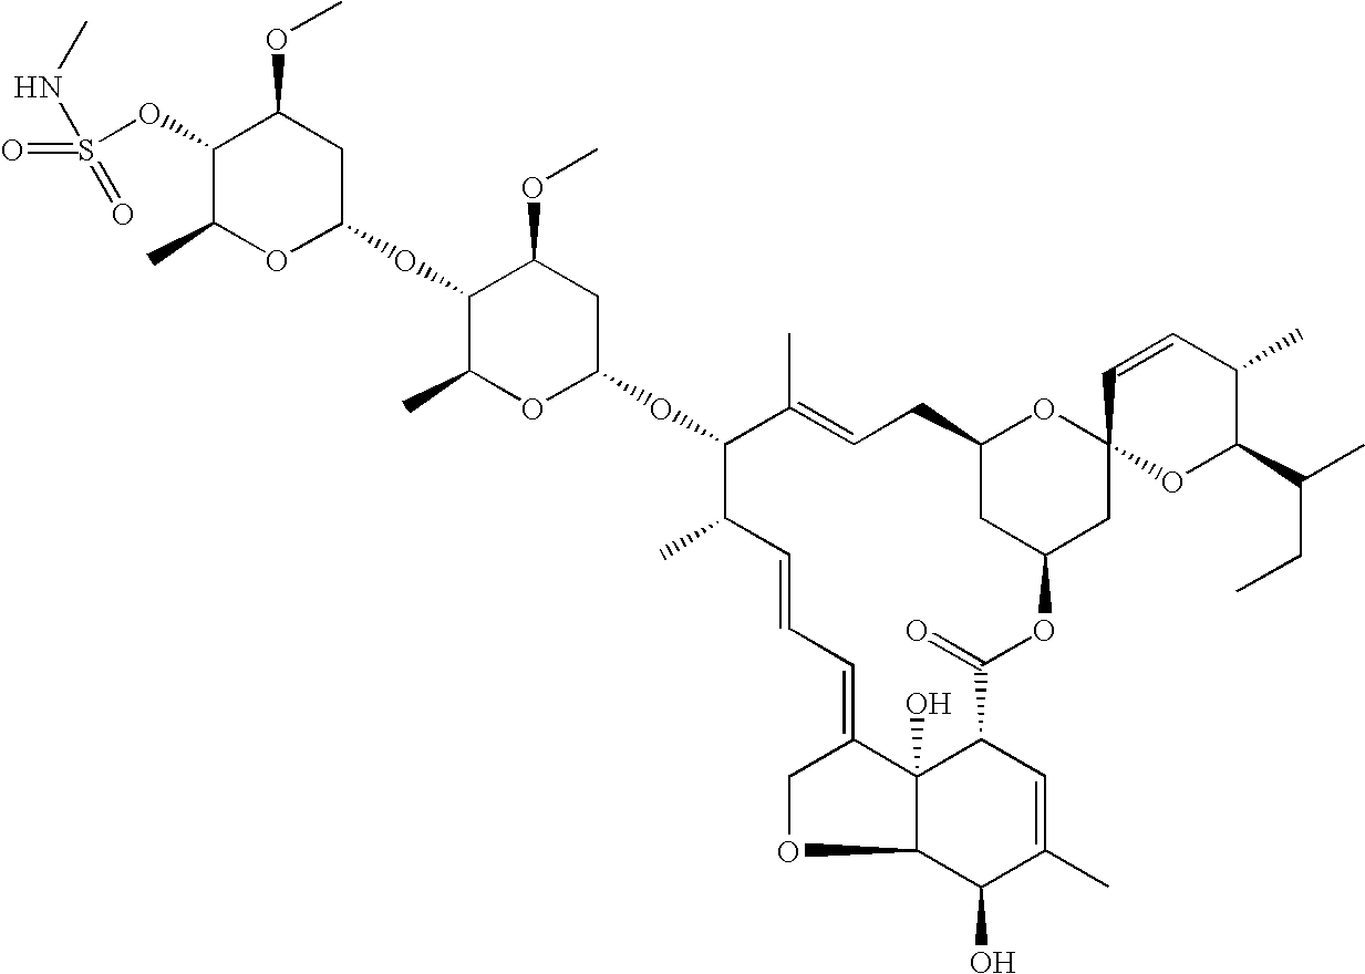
C1(OS(NC)(=O)=O)C(C)OC(OC2C(C)OC(OC3C(C)C=CC=C4COC5C4(O)C(C=C(C)C5O)C(=O)OC4CC(CC=C3C)OC3(C4)OC(C(CC)C)C(C)C=C3)CC2OC)CC1OC
